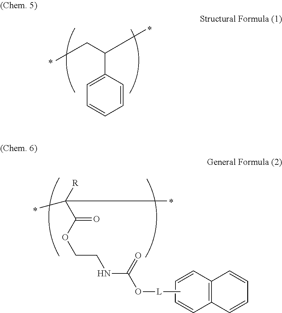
C1=C(C(CC)C)C=CC=C1.C1=CC=CC2=C1C=CC=C2.[R]C(C(OCCNC(O[L]C)=O)=O)(C)C
